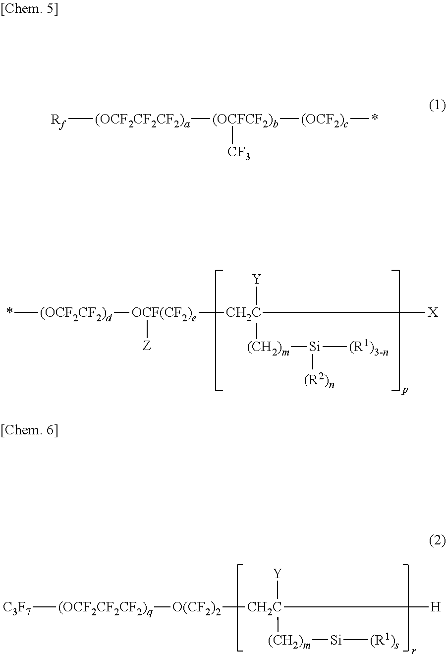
*[(OCF2CF2)d][OCF(CF2)e]([CH2C]([Y])([(CH2)m][Si]([(R1)3-n])[(R2)n])[X])[Z].[C3F7][(OCF2CF2CF2)q][O(CF2)2][CH2C]([Y])([(CH2)m][Si][(R1)s])[H].[Rf][(OCF2CF2CF2)a][(OCFCF2)b]([(OCF2)c]*)[CF3]
